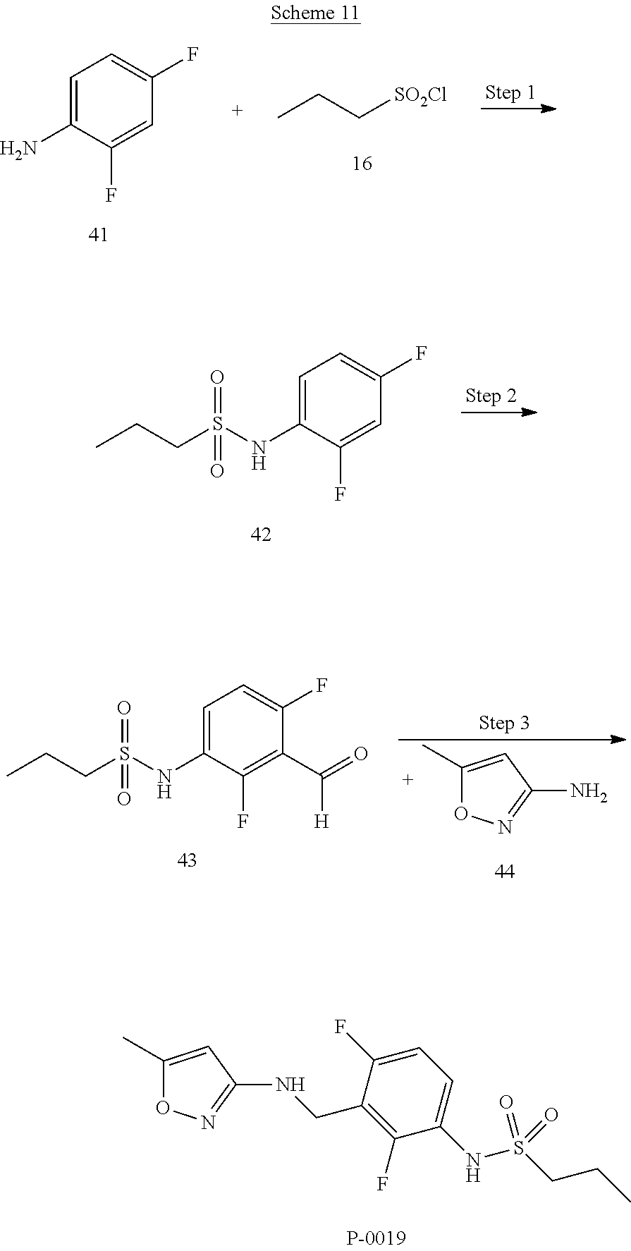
C1=C(N)C(F)=CC(F)=C1.CCC[SO2Cl].C1=C(NS(CCC)(=O)=O)C(F)=CC(F)=C1.N(S(=O)(=O)CCC)C1=CC=C(F)C(C(=O)[H])=C1F.C1(C)=CC(N)=NO1.C1(C)=CC(NCC2=C(F)C(NS(CCC)(=O)=O)=CC=C2F)=NO1
